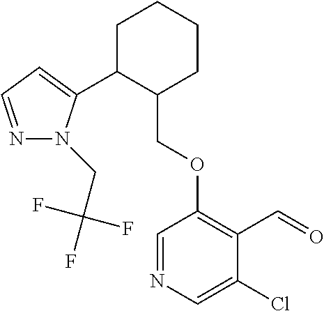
C1C(C2=CC=NN2CC(F)(F)F)C(COC2=C(C=O)C(Cl)=CN=C2)CCC1
